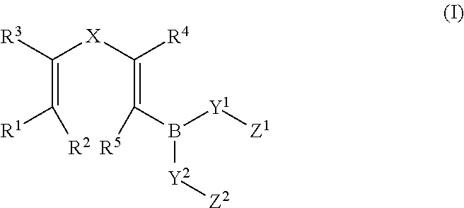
B([Y2][Z2])([Y1][Z1])C(=C([X]C(=C([R2])[R1])[R3])[R4])[R5]
